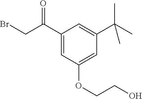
C1(C(CBr)=O)=CC(OCCO)=CC(C(C)(C)C)=C1
